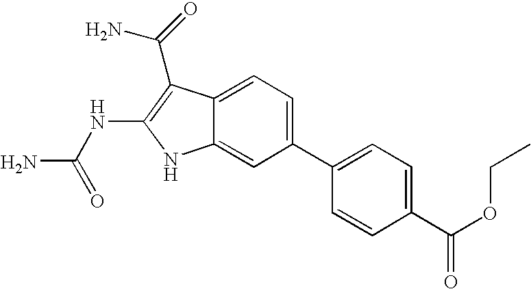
C1(C2=CC=C(C(OCC)=O)C=C2)=CC=C2C(=C1)NC(NC(N)=O)=C2C(N)=O
